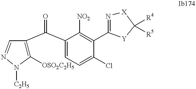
C1([OSO2C2H5])=C(C(C2=CC=C(Cl)C(C3=N[X]C([R4])([R5])[Y]3)=C2[NO2])=O)C=NN1[C2H5]
